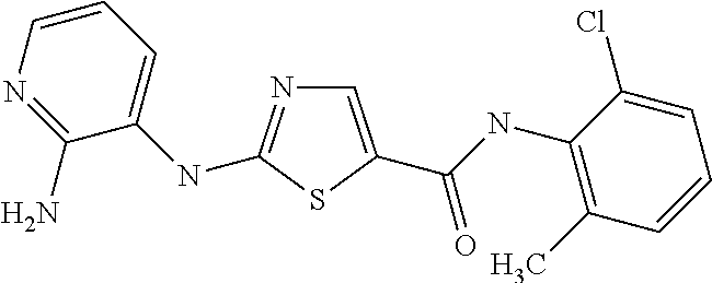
C1=C(C(NC2=C(C)C=CC=C2Cl)=O)SC(NC2=CC=CN=C2N)=N1
